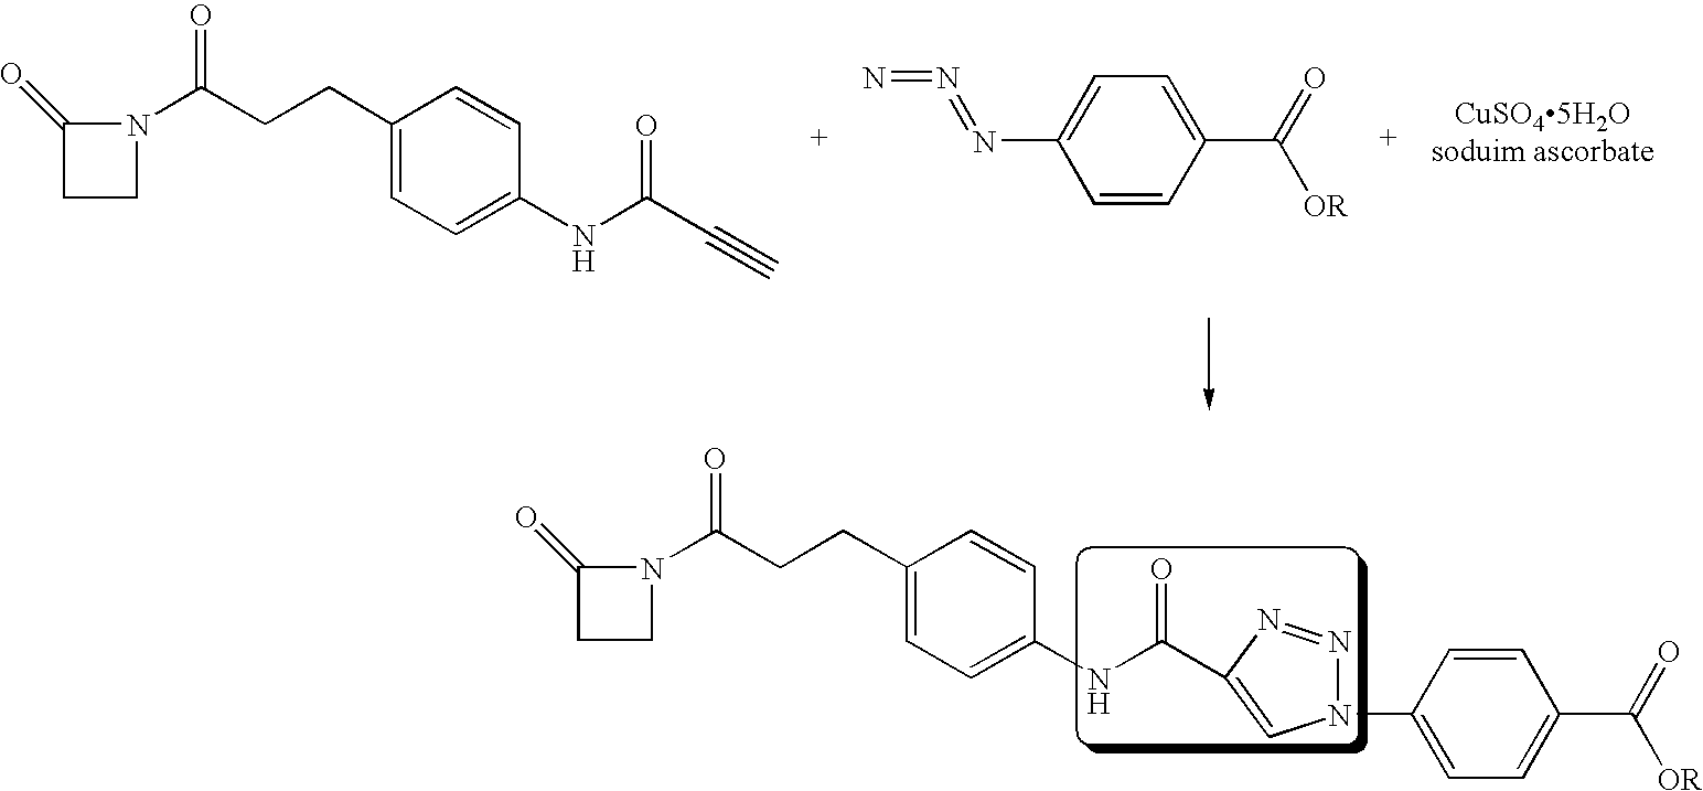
C1(=O)CCN1C(CCC1=CC=C(NC(C#C)=O)C=C1)=O.O=C(C1=CC=C(N=N=N)C=C1)[OR].C1(=O)CCN1C(CCC1=CC=C(NC(=O)C2=CN(C3=CC=C(C(=O)[OR])C=C3)N=N2)C=C1)=O
